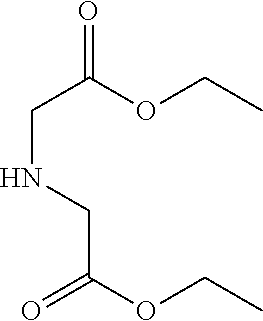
C(C(OCC)=O)NCC(OCC)=O
